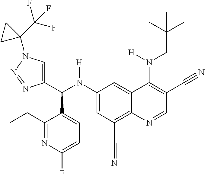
C1(N(C(C2=CN(C3(C(F)(F)F)CC3)N=N2)C2=CC=C(F)N=C2CC)[H])=CC(C#N)=C2C(=C1)C(N(CC(C)(C)C)[H])=C(C#N)C=N2
